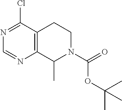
N1=C(Cl)C2=C(N=C1)C(C)N(C(=O)OC(C)(C)C)CC2
